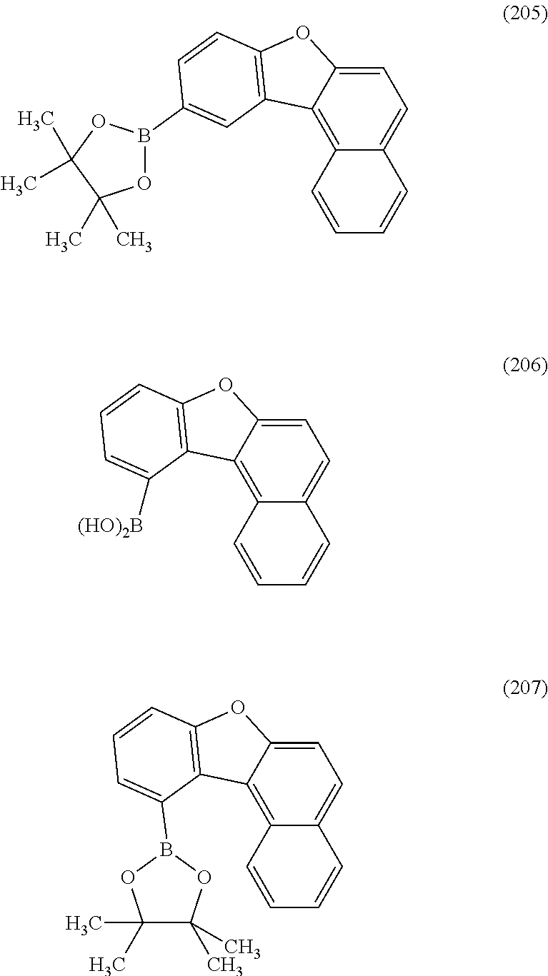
C1=C2C(=C3C(=C1)C=CC=C3)C1=C(O2)C=CC(B2OC(C)(C)C(C)(C)O2)=C1.C1=C2C(=C3C(=C1)C=CC=C3)C1=C(O2)C=CC=C1[(HO)2B].C1=C2C(=C3C(=C1)C=CC=C3)C1=C(O2)C=CC=C1B1OC(C)(C)C(C)(C)O1
